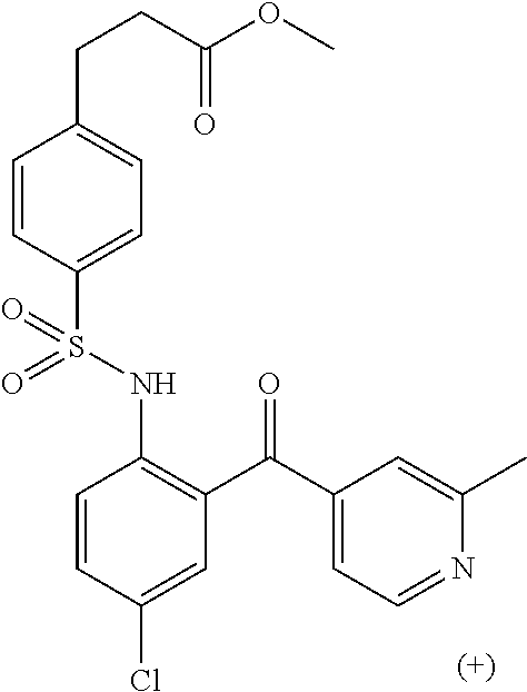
C1=CC(S(NC2=C(C(=O)C3=CC=NC(C)=C3)C=C(Cl)C=C2)(=O)=O)=CC=C1CCC(OC)=O
